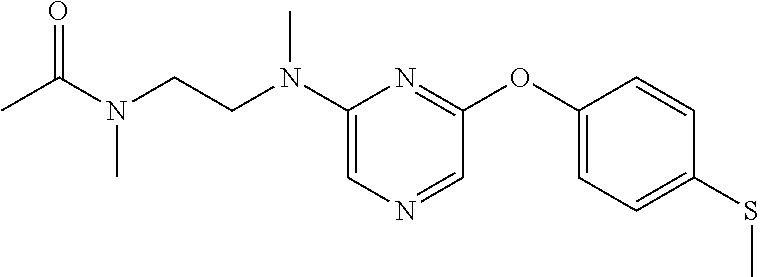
C1(N(CCN(C(C)=O)C)C)=CN=CC(OC2=CC=C(SC)C=C2)=N1
